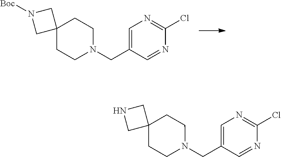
C1=C(CN2CCC3(CC2)CN([Boc])C3)C=NC(Cl)=N1.C1=C(CN2CCC3(CC2)CNC3)C=NC(Cl)=N1
